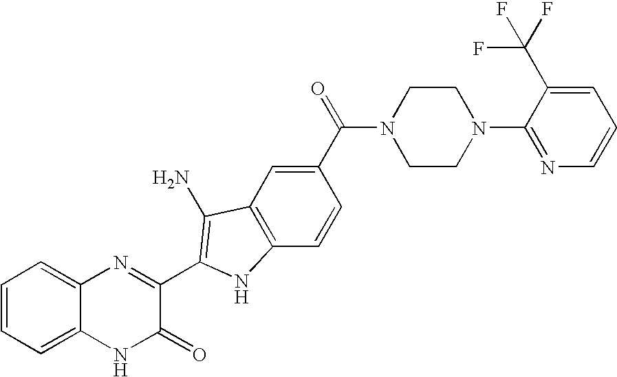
C1=C2C(=CC=C1)N=C(C1=C(N)C3=C(C=CC(C(=O)N4CCN(C5=NC=CC=C5C(F)(F)F)CC4)=C3)N1)C(=O)N2
